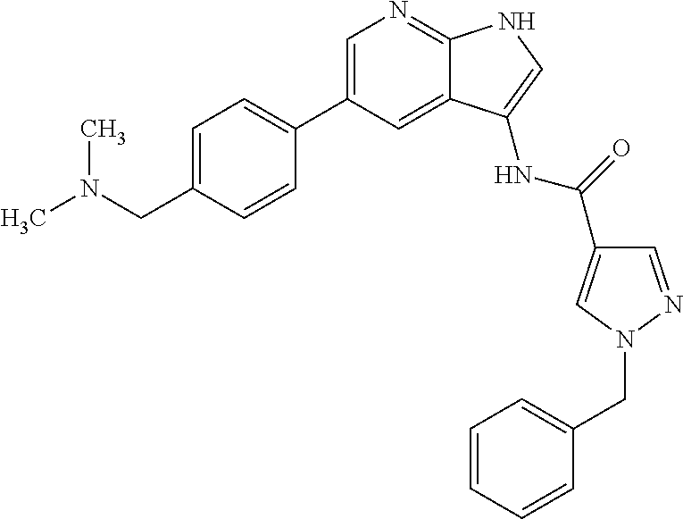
C1=C(C2=CC=C(CN(C)C)C=C2)C=C2C(=N1)NC=C2NC(=O)C1=CN(CC2=CC=CC=C2)N=C1
